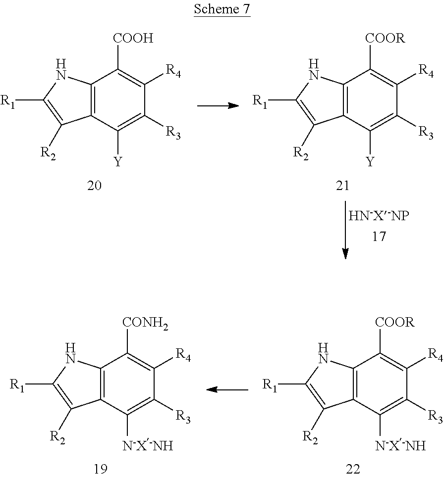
C12=C(C([Y])=C([R3])C([R4])=C1[COOH])C([R2])=C([R1])N2.C12=C(C([Y])=C([R3])C([R4])=C1[COOR])C([R2])=C([R1])N2.C12=C(C([N-X-NH])=C([R3])C([R4])=C1[CONH2])C([R2])=C([R1])N2.C12=C(C([N-X-NH])=C([R3])C([R4])=C1[COOR])C([R2])=C([R1])N2
